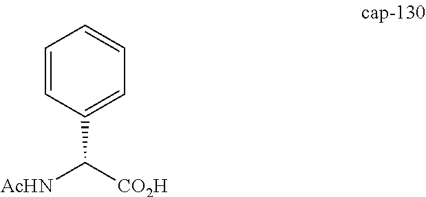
C1(C([CO2H])[AcHN])=CC=CC=C1
